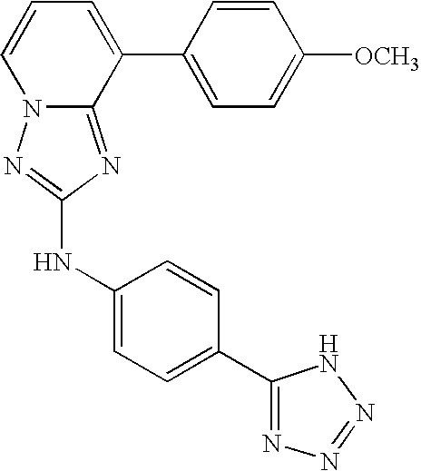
C1=CC=C(C2=CC=C([OCH3])C=C2)C2=NC(NC3=CC=C(C4=NN=NN4)C=C3)=NN12
